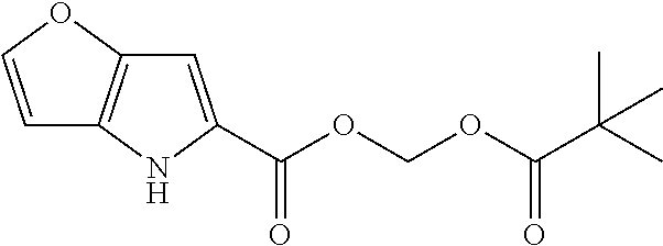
C(OC(C(C)(C)C)=O)OC(=O)C1=CC2=C(N1)C=CO2
